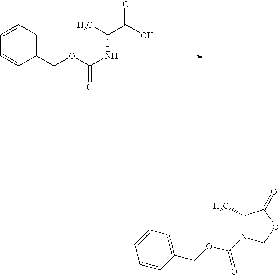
C1=CC=C(COC(NC(C(=O)O)C)=O)C=C1.C1(C)C(=O)OCN1C(OCC1=CC=CC=C1)=O
